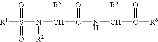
S([R1])(N([R2])C(C(NC(C([R6])=O)[R5])=O)[R3])(=O)=O
